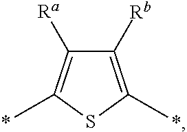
C1([Rb])=C(C)SC(C)=C1[Ra].*.*
